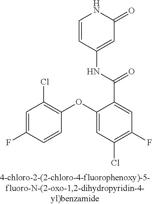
C1=C(F)C=CC(OC2=CC(Cl)=C(F)C=C2C(=O)NC2=CC(=O)NC=C2)=C1Cl
